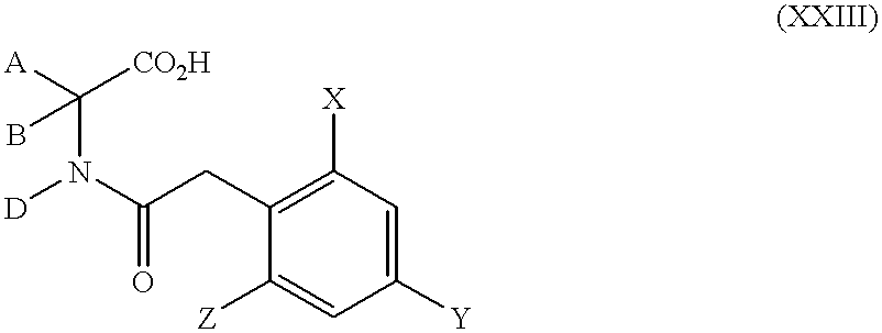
C(N([D])C(CC1=C([X])C=C([Y])C=C1[Z])=O)(B)([CO2H])[A]
